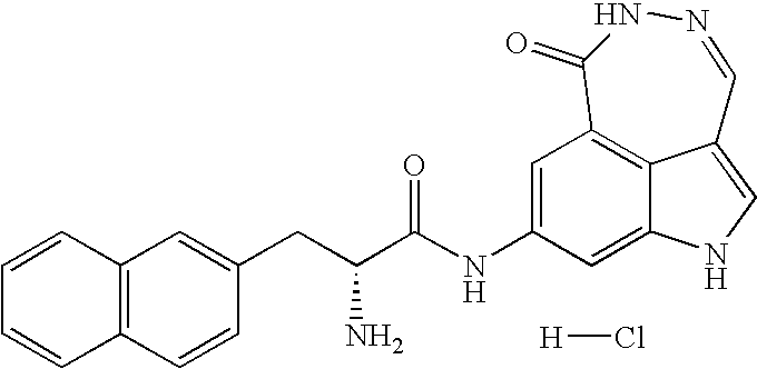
C1=C(NC(=O)C(N)CC2=CC3=C(C=C2)C=CC=C3)C=C2NC=C3C2=C1C(=O)NN=C3.[H]Cl
